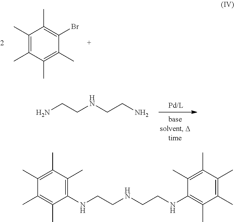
C1(C)=C(C)C(C)=C(C)C(Br)=C1C.NCCNCCN.C1(NCCNCCNC2=C(C)C(C)=C(C)C(C)=C2C)=C(C)C(C)=C(C)C(C)=C1C
